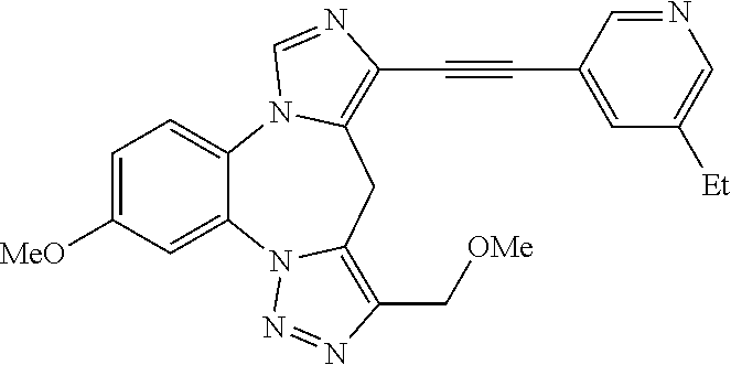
C1=C([MeO])C=C2C(=C1)N1C(=C(C#CC3=CC([Et])=CN=C3)N=C1)CC1=C(C[OMe])N=NN21
